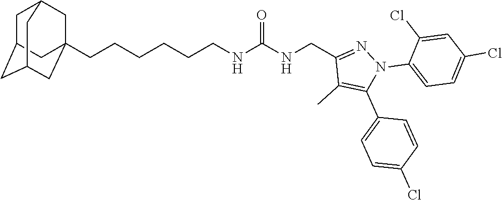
C(CCCCCNC(NCC1=NN(C2=CC=C(Cl)C=C2Cl)C(C2=CC=C(Cl)C=C2)=C1C)=O)C12CC3CC(CC(C1)C3)C2
